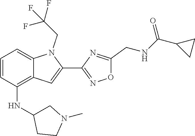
C12=CC=CC(NC3CN(C)CC3)=C1C=C(C1=NOC(CNC(C3CC3)=O)=N1)N2CC(F)(F)F
